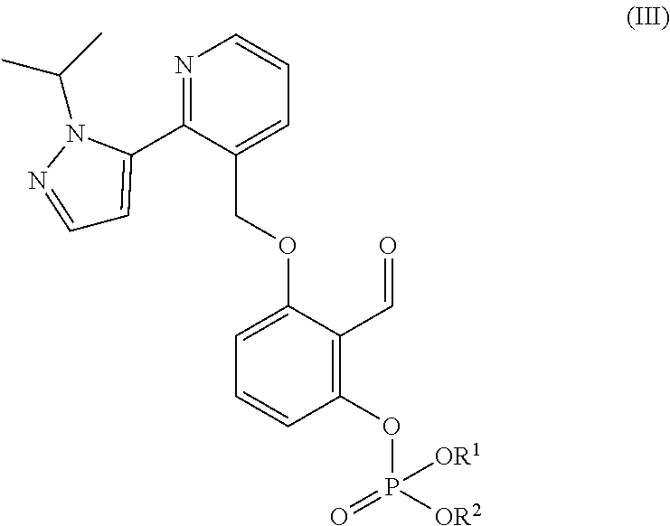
C1(OP(=O)([OR2])[OR1])=C(C=O)C(OCC2=CC=CN=C2C2=CC=NN2C(C)C)=CC=C1
